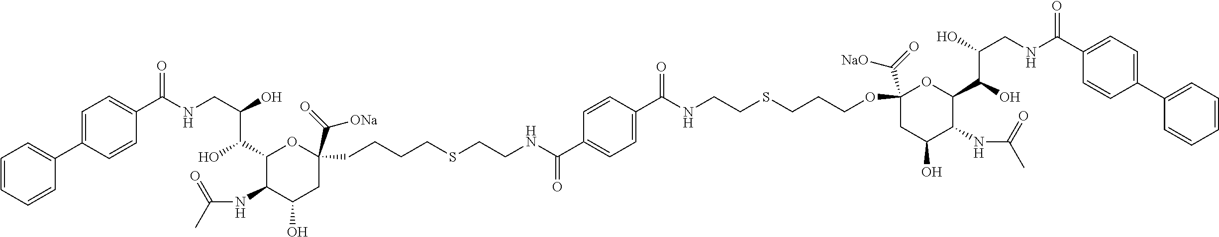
C(NCC(O)C(C1C(NC(C)=O)C(O)CC(C(=O)[ONa])(CCCCSCCNC(C2=CC=C(C(NCCSCCCOC3(C(=O)[NaO])CC(O)C(NC(C)=O)C(C(O)C(O)CNC(C4=CC=C(C5=CC=CC=C5)C=C4)=O)O3)=O)C=C2)=O)O1)O)(C1=CC=C(C2=CC=CC=C2)C=C1)=O
